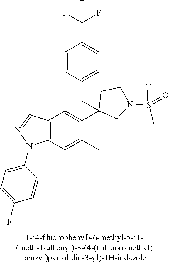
C12=C(C=C(C)C(C3(CC4=CC=C(C(F)(F)F)C=C4)CN(S(C)(=O)=O)CC3)=C1)N(C1=CC=C(F)C=C1)N=C2
